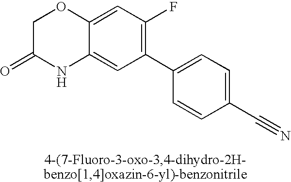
C12=CC(F)=C(C3=CC=C(C#N)C=C3)C=C1NC(=O)CO2
